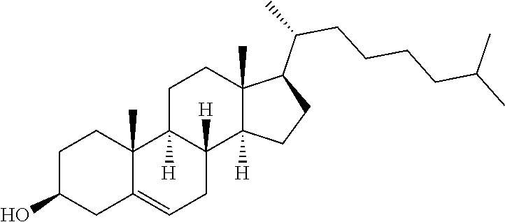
C1C2=CCC3([H])C([H])(C2(C)CCC1O)CCC1(C)C(C(CCCCC(C)C)C)CCC13[H]
